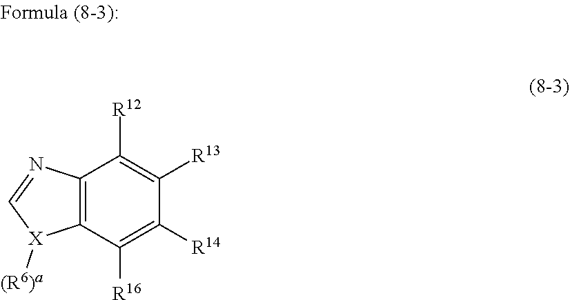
C12=C(C([R16])=C([R14])C([R13])=C1[R12])[X]([(R6)a])C=N2
